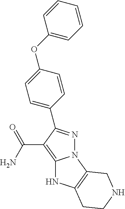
C1(C2=NN3C(=C2C(N)=O)NC2=C3CNCC2)=CC=C(OC2=CC=CC=C2)C=C1
